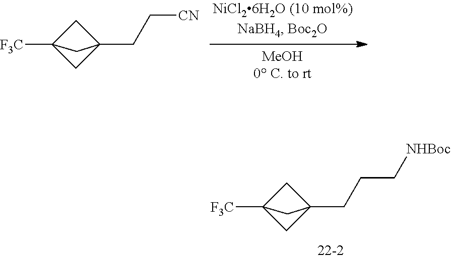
C1C2([F3C])CC1(CCC[NHBoc])C2.C1C2([F3C])CC1(CC[CN])C2
